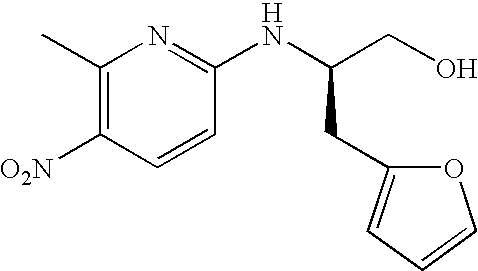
C1(C)=C([O2N])C=CC(NC(CO)CC2=CC=CO2)=N1
